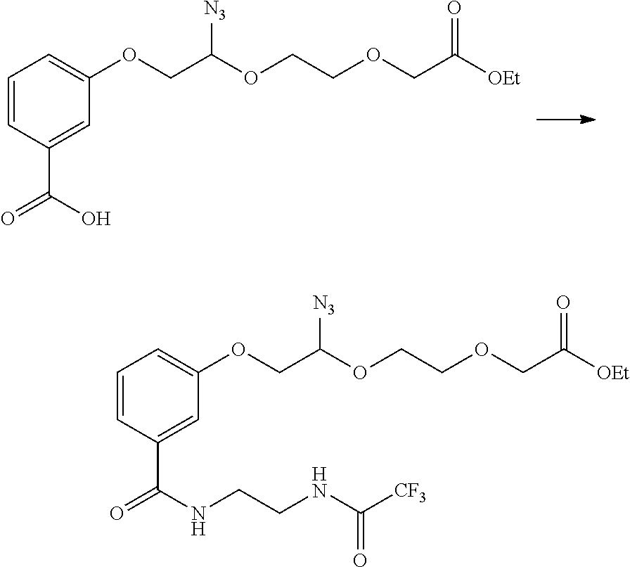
C1=CC(C(O)=O)=CC(OCC(OCCOCC([OEt])=O)[N3])=C1.C1=CC(C(NCCNC([CF3])=O)=O)=CC(OCC(OCCOCC([OEt])=O)[N3])=C1
